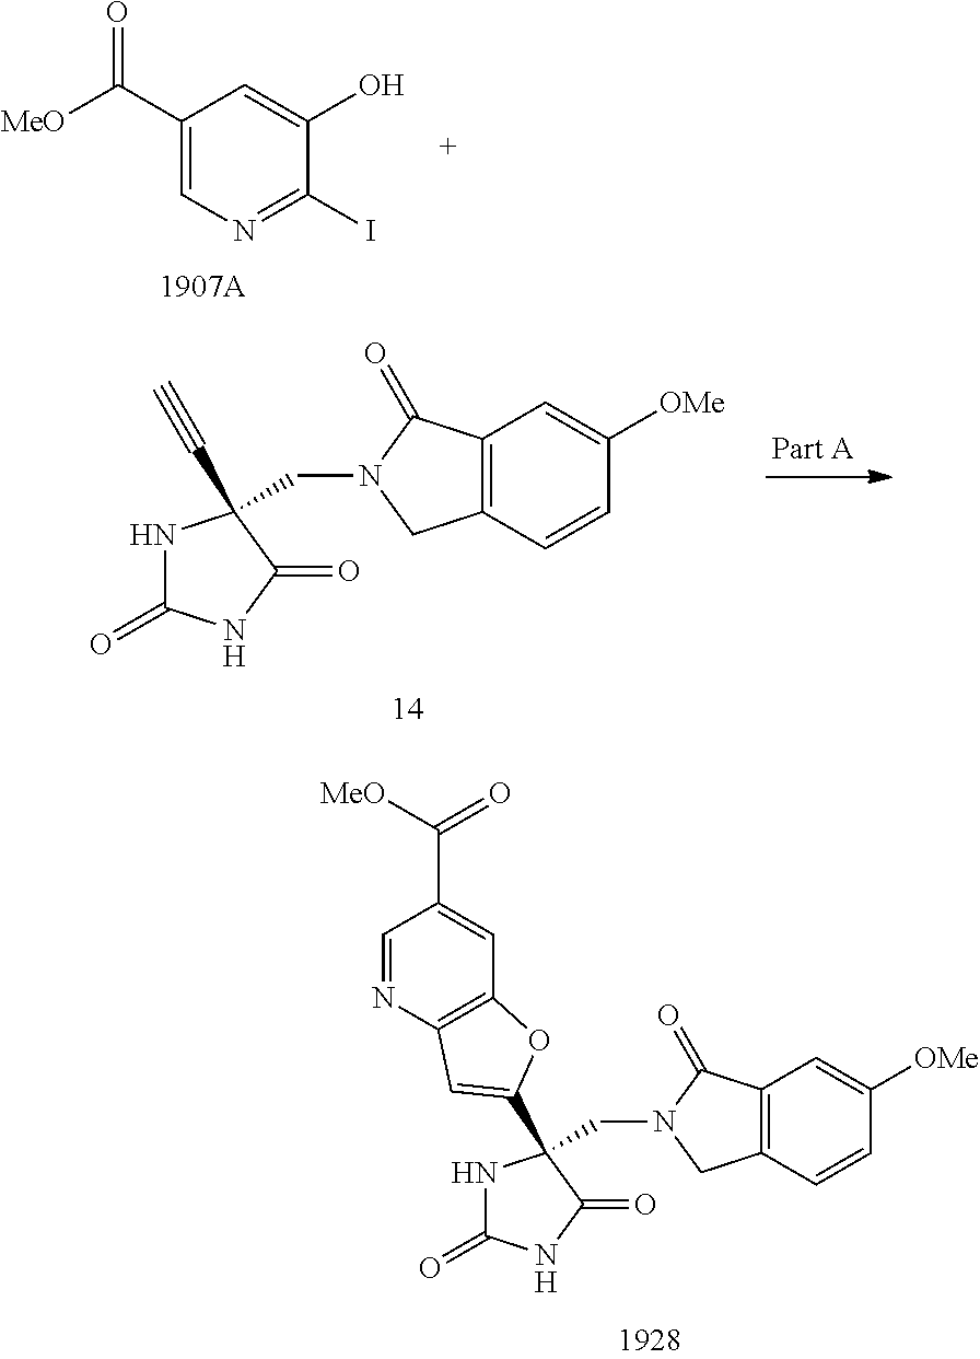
N1C(=O)NC(=O)C1(CN1CC2=C(C1=O)C=C([OMe])C=C2)C#C.N1C(=O)NC(=O)C1(CN1CC2=C(C1=O)C=C([OMe])C=C2)C1=CC2=C(C=C(C(=O)[MeO])C=N2)O1.C1(C([MeO])=O)=CN=C(I)C(O)=C1
